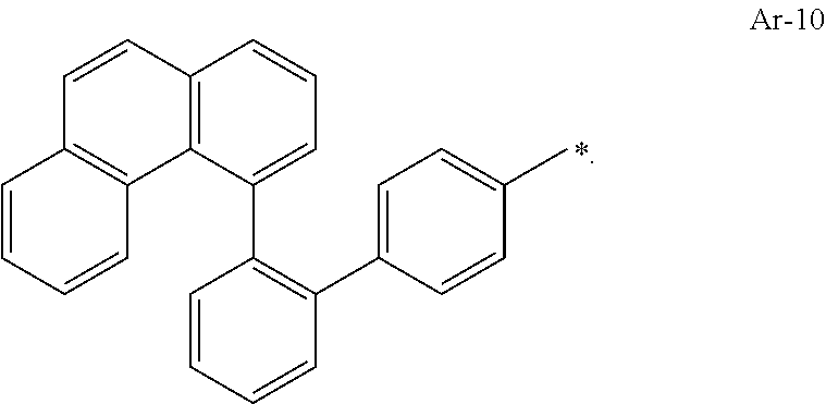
C12=C(C(C3=C(C4=CC=C(C)C=C4)C=CC=C3)=CC=C1)C1=C(C=C2)C=CC=C1
